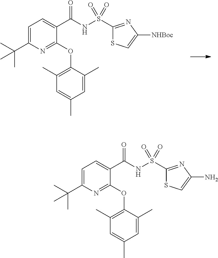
C1=C(C(C)(C)C)N=C(OC2=C(C)C=C(C)C=C2C)C(C(NS(C2=NC([NHBoc])=CS2)(=O)=O)=O)=C1.C1=C(C(C)(C)C)N=C(OC2=C(C)C=C(C)C=C2C)C(C(NS(C2=NC(N)=CS2)(=O)=O)=O)=C1
